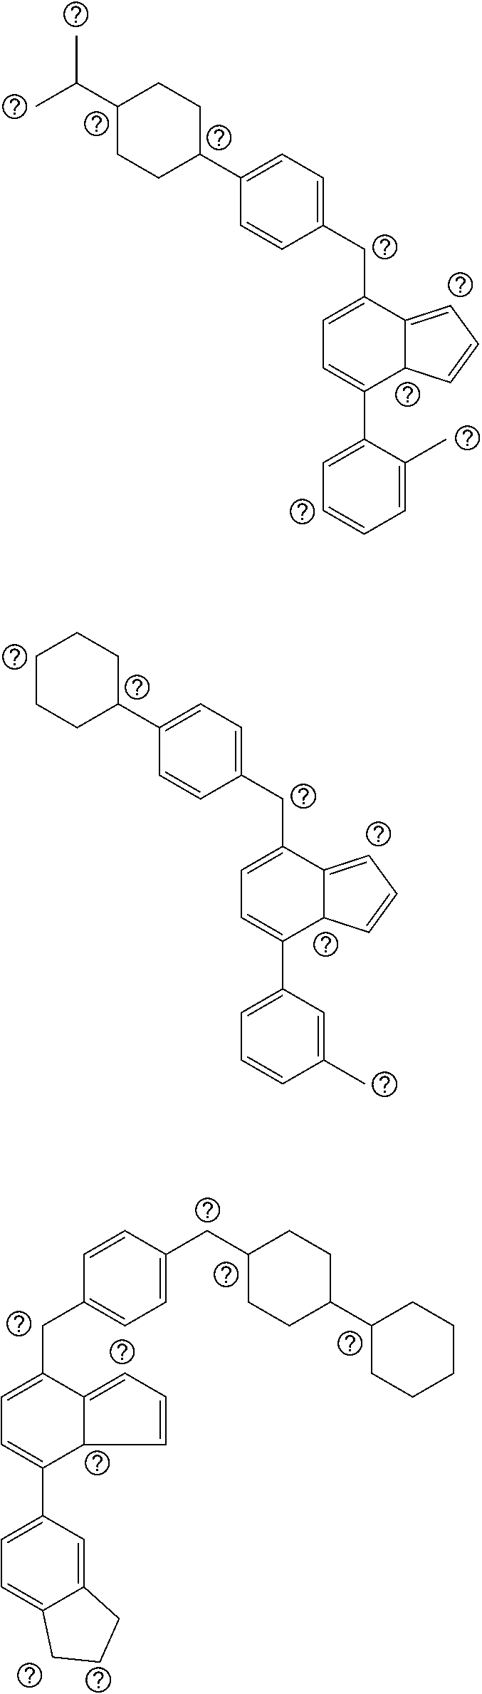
C1C(C2=CC=C(CC3=CC=C(C4=CC=CC=C4C)C4C3=CC=C4)C=C2)CCC(C(C)C)C1.C1C(C2=CC=C(CC3=CC=C(C4=CC=CC(C)=C4)C4C3=CC=C4)C=C2)CCCC1.C1=C(CC2CCC(C3CCCCC3)CC2)C=CC(CC2=CC=C(C3=CC=C4C(=C3)CCC4)C3C2=CC=C3)=C1
